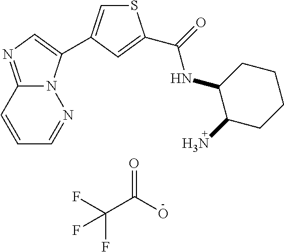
C1=CC2=NC=C(C3=CSC(C(=O)NC4C(N)CCCC4)=C3)N2N=C1.FC(C(O)=O)(F)F
